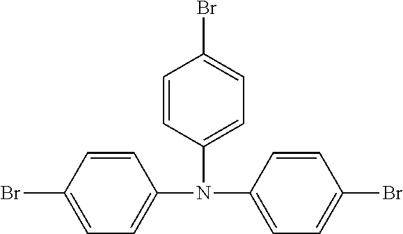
C1=CC(N(C2=CC=C(Br)C=C2)C2=CC=C(Br)C=C2)=CC=C1Br
